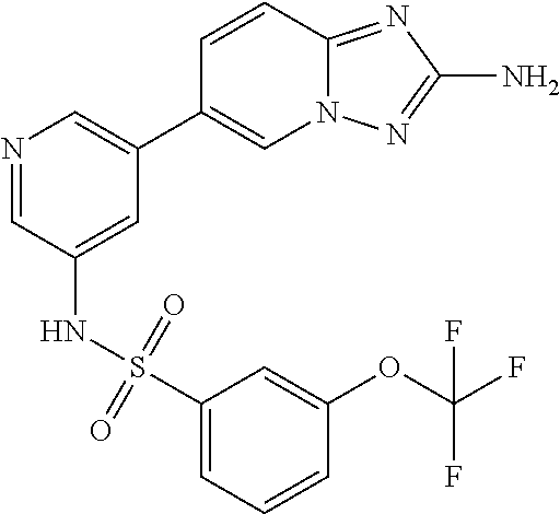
C12=NC(N)=NN1C=C(C1=CN=CC(NS(C3=CC=CC(OC(F)(F)F)=C3)(=O)=O)=C1)C=C2
